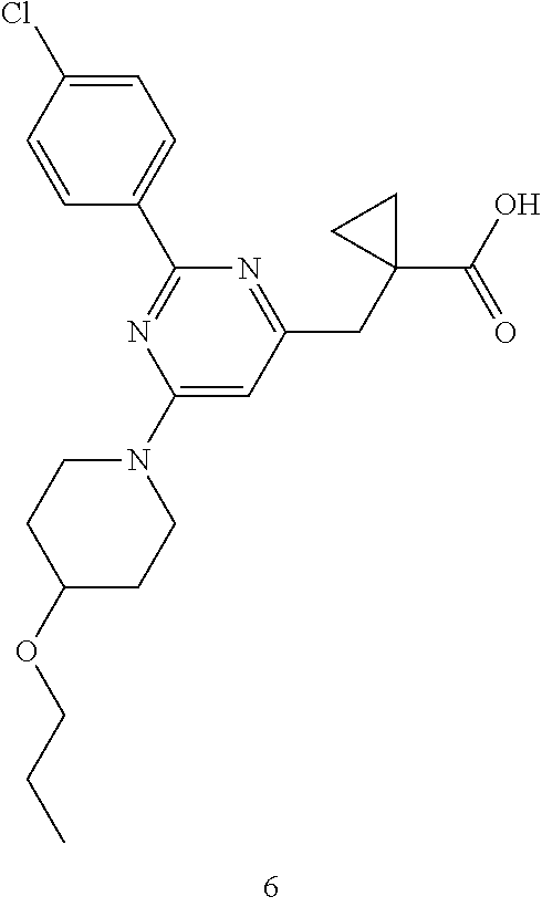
C1(N2CCC(OCCC)CC2)=CC(CC2(C(O)=O)CC2)=NC(C2=CC=C(Cl)C=C2)=N1
